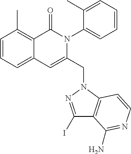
C1=CC=C2C(=C1C)C(=O)N(C1=CC=CC=C1C)C(CN1C3=C(C(I)=N1)C(N)=NC=C3)=C2
